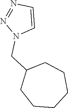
C1CCCCC(CN2C=CN=N2)C1
